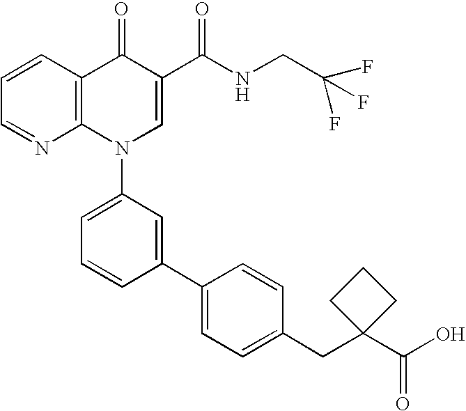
C1=CC2=C(N=C1)N(C1=CC=CC(C3=CC=C(CC4(C(O)=O)CCC4)C=C3)=C1)C=C(C(NCC(F)(F)F)=O)C2=O
